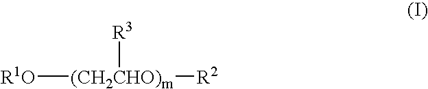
[R1O][(CH2CHO)m]([R3])[R2]
